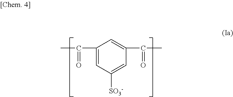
C1(C(C)=O)=CC([SO3-])=CC(C(C)=O)=C1
